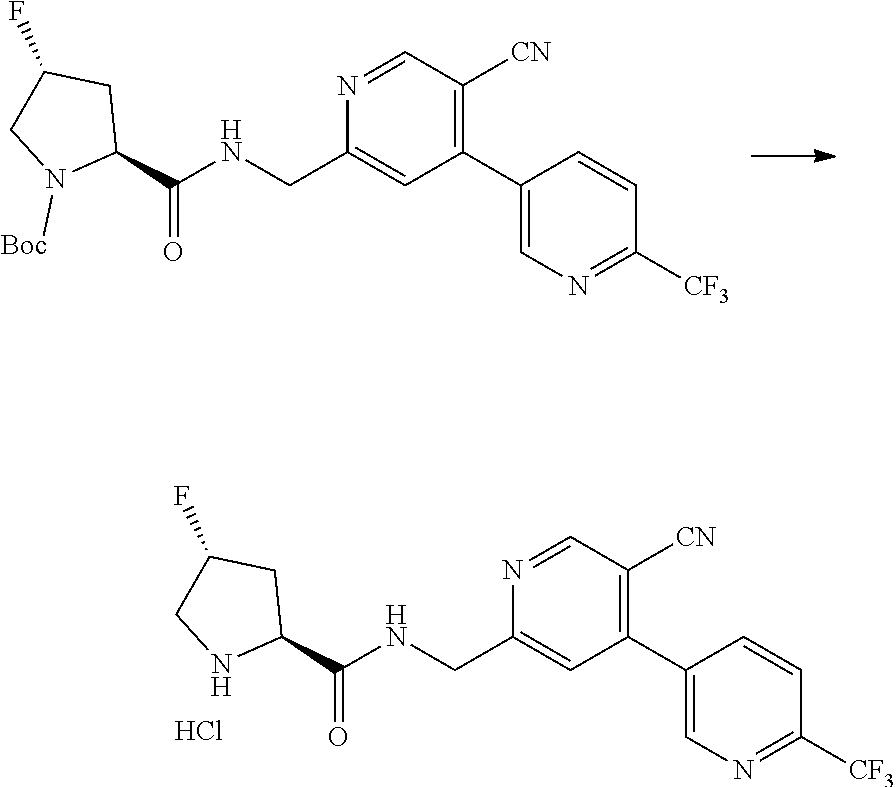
N1=CC([CN])=C(C2=CN=C([CF3])C=C2)C=C1CNC(=O)C1CC(F)CN1[Boc].N1=CC([CN])=C(C2=CN=C([CF3])C=C2)C=C1CNC(=O)C1CC(F)CN1.Cl
